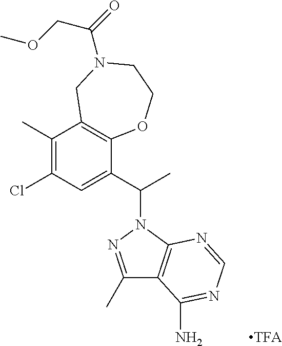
C1(Cl)=C(C)C2=C(C(C(C)N3N=C(C)C4=C3N=CN=C4N)=C1)OCCN(C(COC)=O)C2
